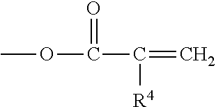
O(C(C([R4])=C)=O)C
